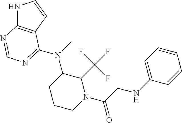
N1C2=C(C=C1)C(N(C)C1CCCN(C(CNC3=CC=CC=C3)=O)C1C(F)(F)F)=NC=N2
